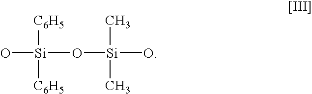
O[Si](O[Si](O)(C)C)([C6H5])[C6H5]
